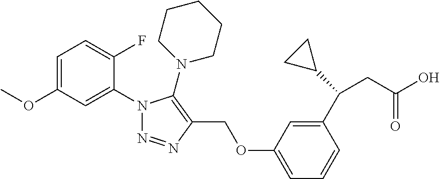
C1=C(OC)C=C(N2N=NC(COC3=CC=CC(C(CC(O)=O)C4CC4)=C3)=C2N2CCCCC2)C(F)=C1
